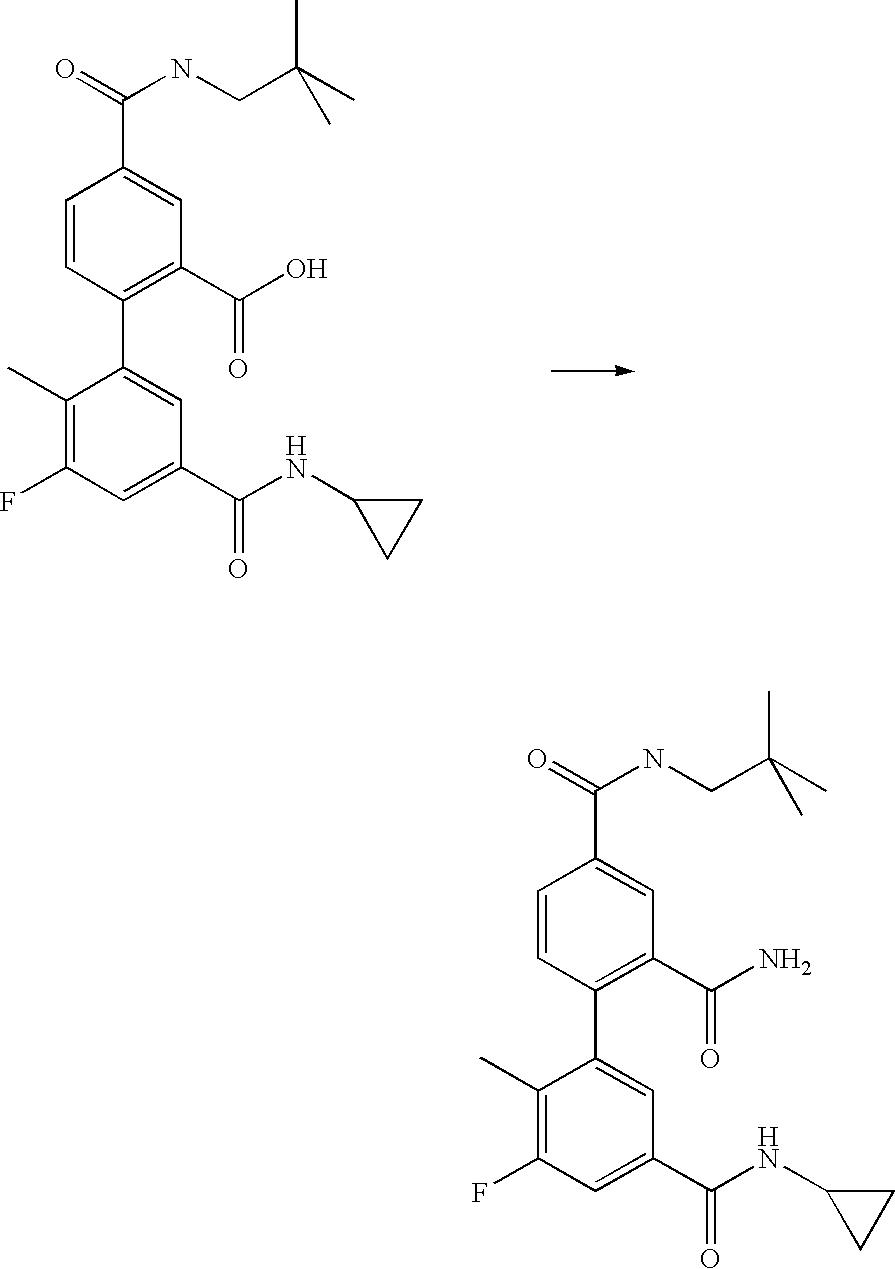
C1(C)=C(F)C=C(C(=O)NC2CC2)C=C1C1=C(C(=O)O)C=C(C(=O)NCC(C)(C)C)C=C1.C1(C)=C(F)C=C(C(=O)NC2CC2)C=C1C1=C(C(=O)N)C=C(C(=O)NCC(C)(C)C)C=C1
